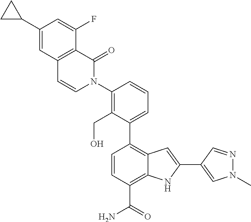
C1(C2=CC=CC(N3C(=O)C4=C(C=C3)C=C(C3CC3)C=C4F)=C2CO)=C2C(=C(C(N)=O)C=C1)NC(C1=CN(C)N=C1)=C2
